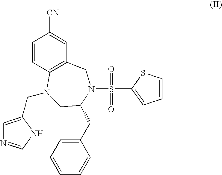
C1=CC2=C(C=C1[CN])CN(S(=O)(=O)C1=CC=CS1)C(CC1=CC=CC=C1)CN2CC1=CN=CN1
